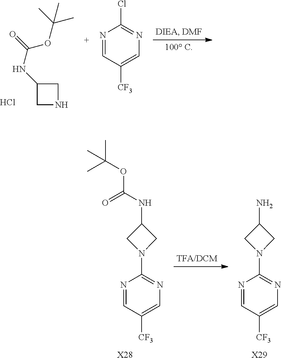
C(OC(C)(C)C)(=O)NC1CNC1.Cl.N1=CC([CF3])=CN=C1Cl.N1=CC([CF3])=CN=C1N1CC(N)C1.[X29].N1=CC([CF3])=CN=C1N1CC(NC(OC(C)(C)C)=O)C1.[X28]
